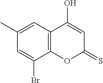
C12=C(C(Br)=CC(C)=C1)OC(=S)C=C2O
